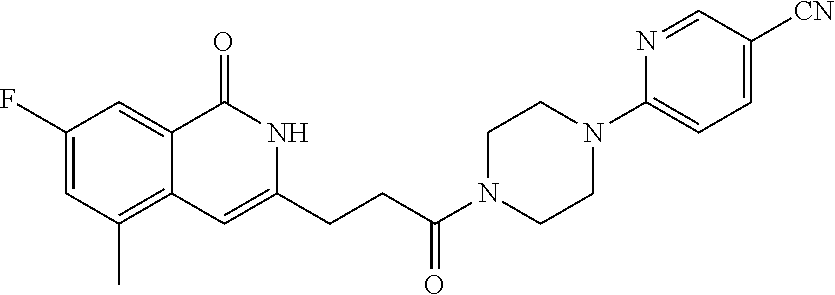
C1(F)=CC(C)=C2C(=C1)C(=O)NC(CCC(N1CCN(C3=CC=C([CN])C=N3)CC1)=O)=C2
